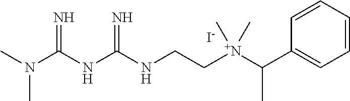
CN(C(NC(NCC[N+](C(C1=CC=CC=C1)C)(C)C)=N)=N)C.[I-]
